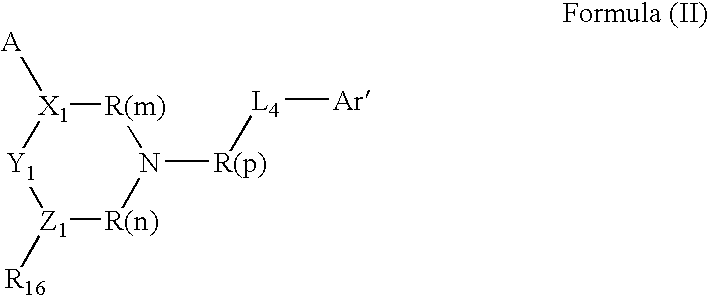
[R(m)]1[X1]([A])[Y1][Z1]([R16])[R(n)]N1[R(p)][L4][Ar]
